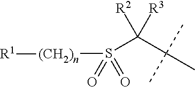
C(C(C)(C)C)(S([(CH2)n][R1])(=O)=O)([R2])[R3]
